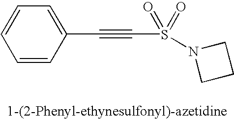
C1=CC(C#CS(N2CCC2)(=O)=O)=CC=C1
